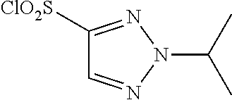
C1([ClO2S])=NN(C(C)C)N=C1
